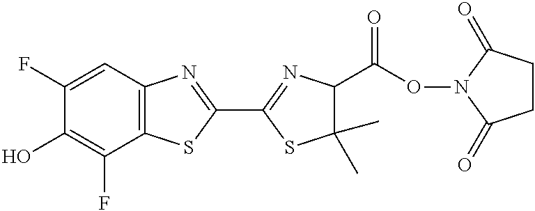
C1(F)=CC2=C(C(F)=C1O)SC(C1=NC(C(ON3C(=O)CCC3=O)=O)C(C)(C)S1)=N2
